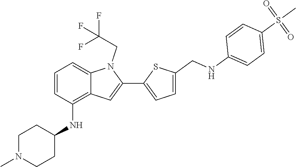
O=S(C)(=O)C1=CC=C(NCC2=CC=C(C3=CC4=C(NC5CCN(C)CC5)C=CC=C4N3CC(F)(F)F)S2)C=C1
